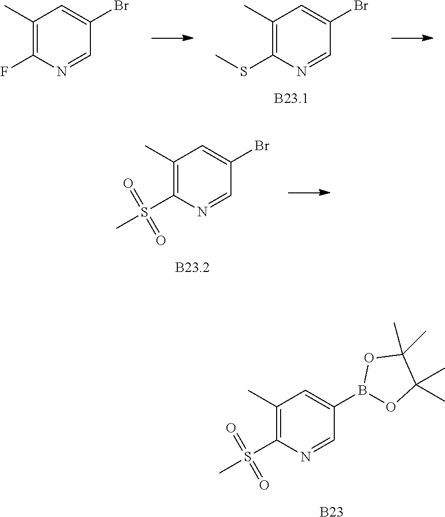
C1=NC(S(C)(=O)=O)=C(C)C=C1B1OC(C)(C)C(C)(C)O1.[B23].C1=NC(SC)=C(C)C=C1Br.C1=NC(F)=C(C)C=C1Br.C1=NC(S(C)(=O)=O)=C(C)C=C1Br
